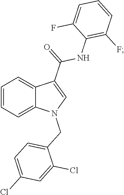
C1=C2C(=CC=C1)N(CC1=CC=C(Cl)C=C1Cl)C=C2C(NC1=C(F)C=CC=C1F)=O
